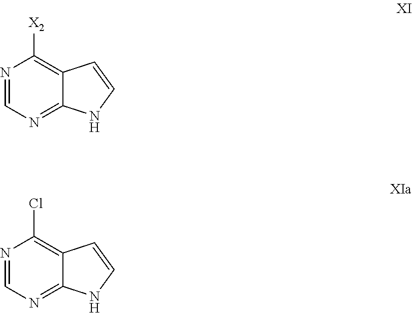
N1=CN=C2C(=C1[X2])C=CN2.N1=CN=C2C(=C1Cl)C=CN2
